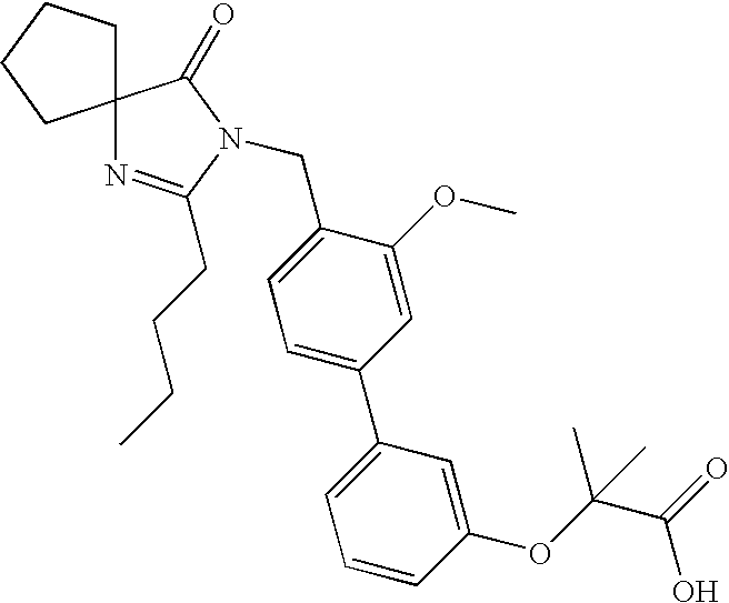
C12(CCCC1)N=C(CCCC)N(CC1=CC=C(C3=CC=CC(OC(C(=O)O)(C)C)=C3)C=C1OC)C2=O
